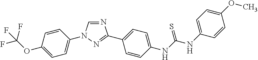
C1(OC(F)(F)F)=CC=C(N2C=NC(C3=CC=C(NC(NC4=CC=C(OC)C=C4)=S)C=C3)=N2)C=C1
